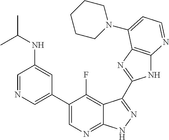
C1=NC=C(C2=CN=C3C(=C2F)C(C2=NC4=C(N2)N=CC=C4N2CCCCC2)=NN3)C=C1NC(C)C
